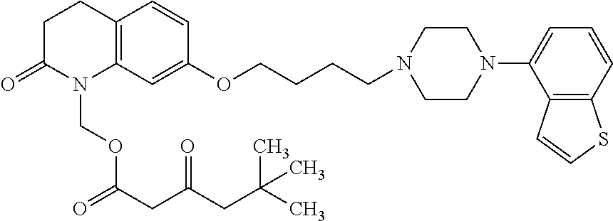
C12=C(C=C(OCCCCN3CCN(C4=CC=CC5=C4C=CS5)CC3)C=C1)N(COC(=O)CC(CC(C)(C)C)=O)C(=O)CC2
